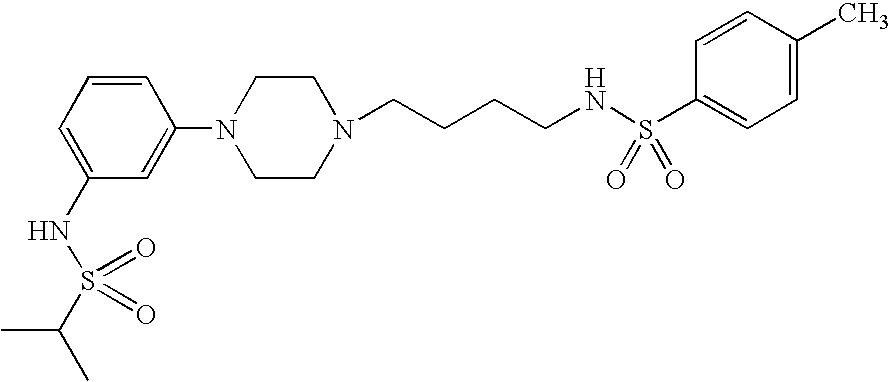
C1(NS(C(C)C)(=O)=O)=CC=CC(N2CCN(CCCCNS(C3=CC=C(C)C=C3)(=O)=O)CC2)=C1
